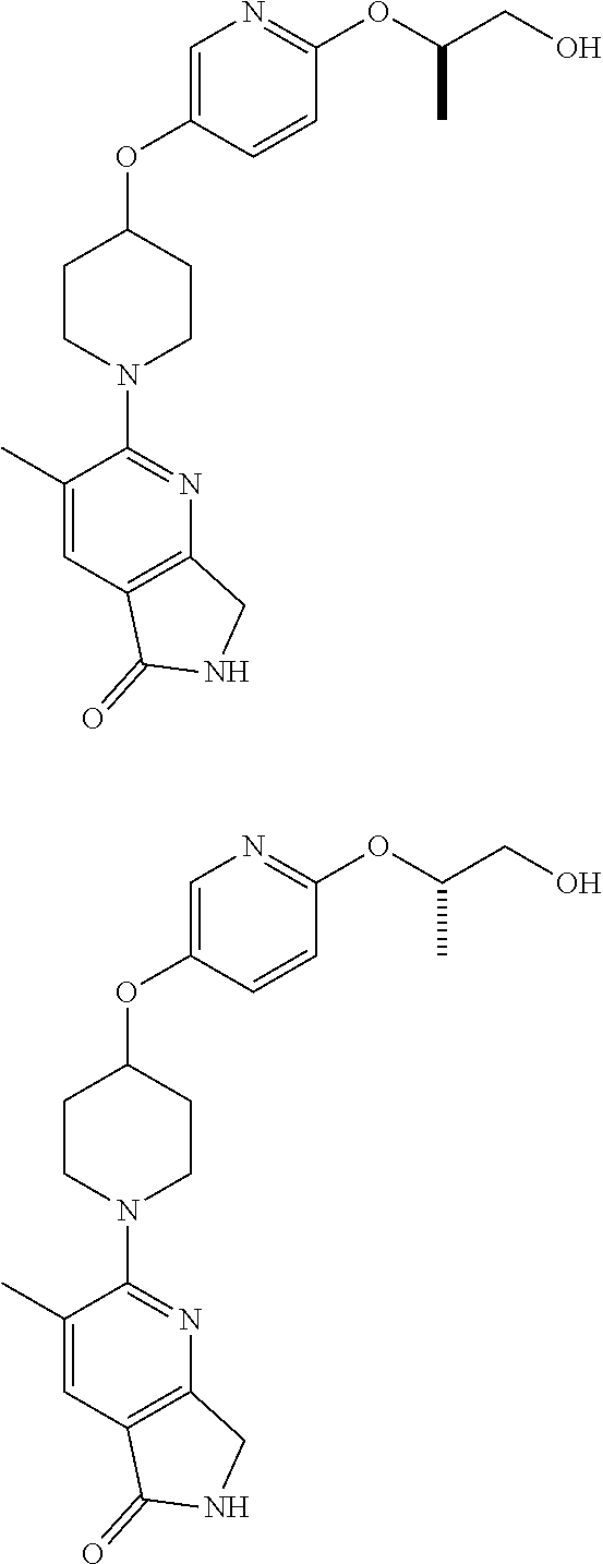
C1=C(OC2CCN(C3=NC4=C(C=C3C)C(=O)NC4)CC2)C=CC(OC(C)CO)=N1.C1=C(OC2CCN(C3=NC4=C(C=C3C)C(=O)NC4)CC2)C=CC(OC(C)CO)=N1
